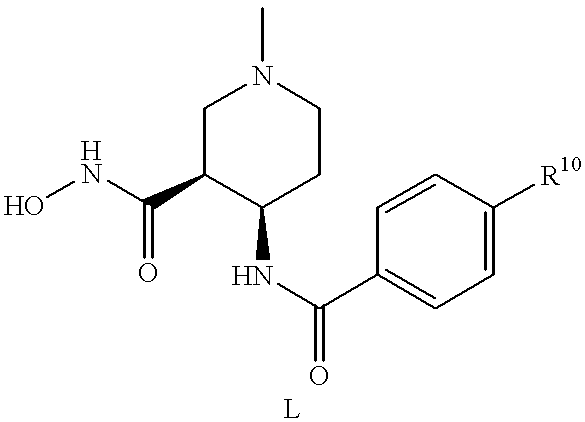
ONC(=O)C1C(NC(=O)C2=CC=C([R10])C=C2)CCN(C)C1
